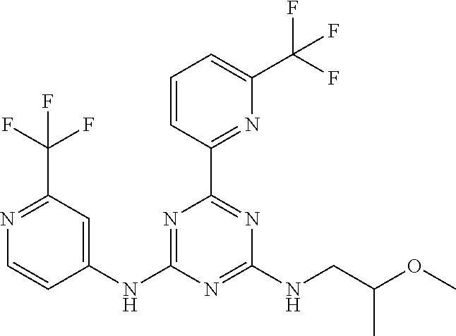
C1=CC(C2=NC(NCC(OC)C)=NC(NC3=CC(C(F)(F)F)=NC=C3)=N2)=NC(C(F)(F)F)=C1
